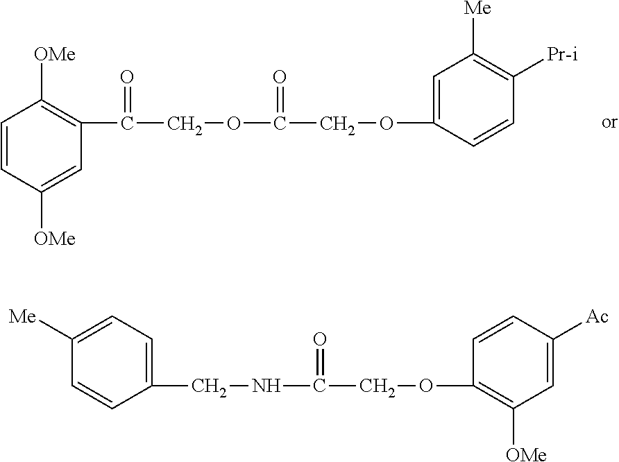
C1=CC([OMe])=CC(C(=O)COC(=O)COC2=CC([Me])=C([Pr-i])C=C2)=C1[OMe].C(NC(=O)COC1=C([OMe])C=C([Ac])C=C1)C1=CC=C([Me])C=C1
